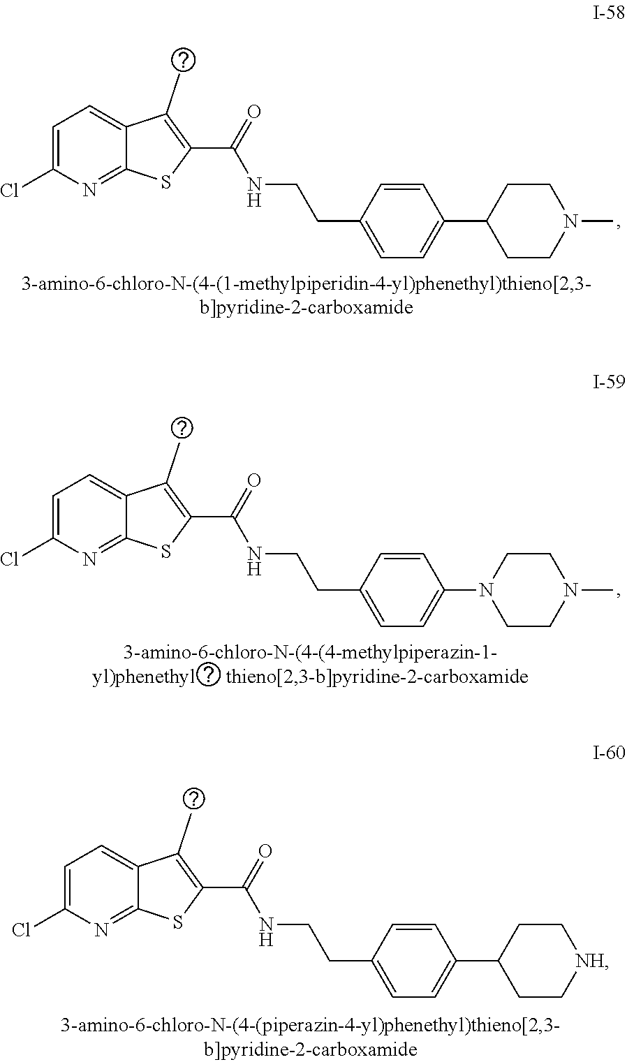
C1=C(Cl)N=C2C(=C1)C(C)=C(C(=O)NCCC1=CC=C(C3CCN(C)CC3)C=C1)S2.C1=C(Cl)N=C2C(=C1)C(C)=C(C(=O)NCCC1=CC=C(N3CCN(C)CC3)C=C1)S2.C1=C(Cl)N=C2C(=C1)C(C)=C(C(=O)NCCC1=CC=C(C3CC[NH]CC3)C=C1)S2
